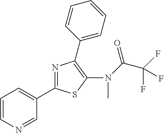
C(C(F)(F)F)(=O)N(C1=C(C2=CC=CC=C2)N=C(C2=CC=CN=C2)S1)C
